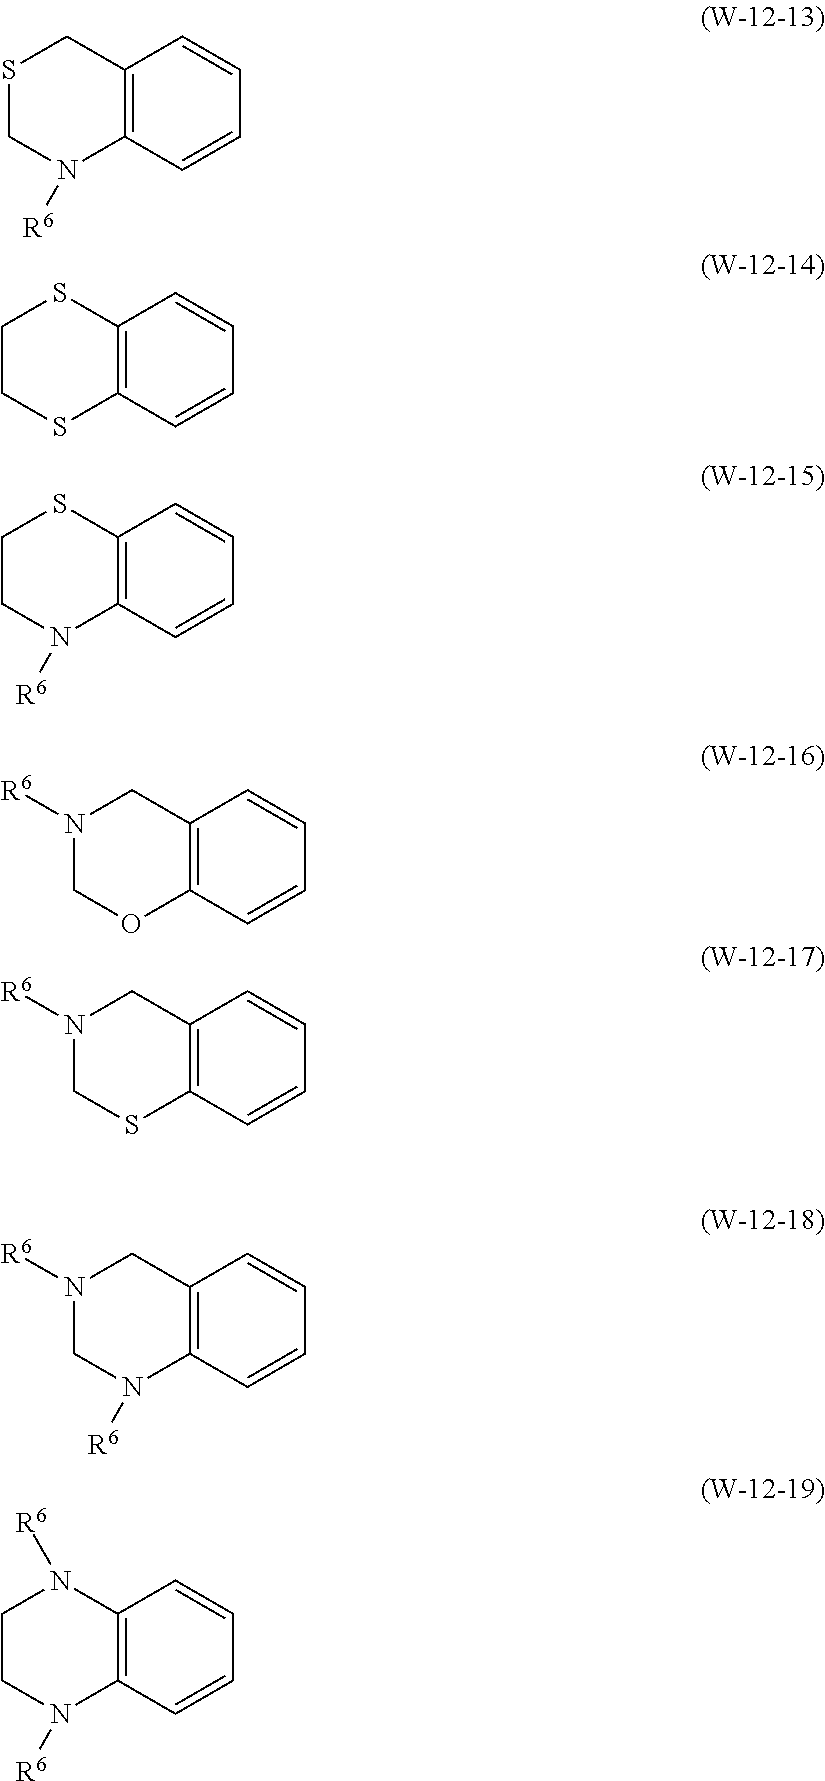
S1CN([R6])C2=C(C1)C=CC=C2.C1CSC2=C(S1)C=CC=C2.C1CN([R6])C2=C(S1)C=CC=C2.N1([R6])COC2=C(C1)C=CC=C2.N1([R6])CSC2=C(C1)C=CC=C2.N1([R6])CN([R6])C2=C(C1)C=CC=C2.C1CN([R6])C2=C(N1[R6])C=CC=C2
